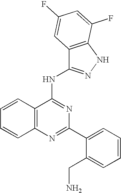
C12=C(N=C(C3=CC=CC=C3CN)N=C1NC1=NNC3=C1C=C(F)C=C3F)C=CC=C2
